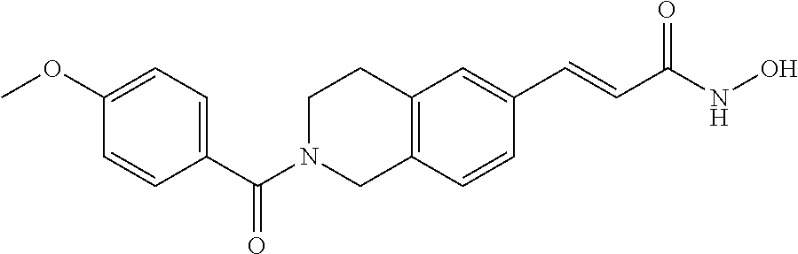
C12=C(C=CC(C=CC(NO)=O)=C1)CN(C(C1=CC=C(OC)C=C1)=O)CC2
